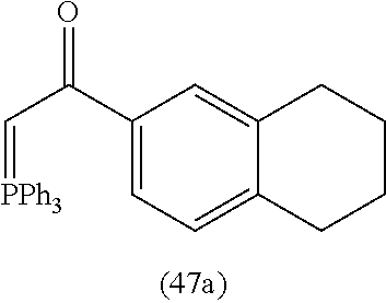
O=C(C1=CC=C2C(=C1)CCCC2)C=[PPh3]
